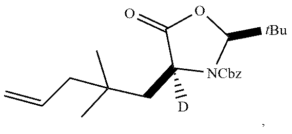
CC(C)(CC1([D])[NCbz]C([tBu])OC1=O)CC=C
